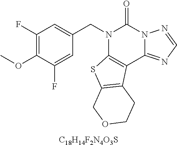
C1(F)=C(OC)C(F)=CC(CN2C3=C(C4=NC=NN4C2=O)C2=C(S3)COCC2)=C1.[C18H14F2N4O3S]
